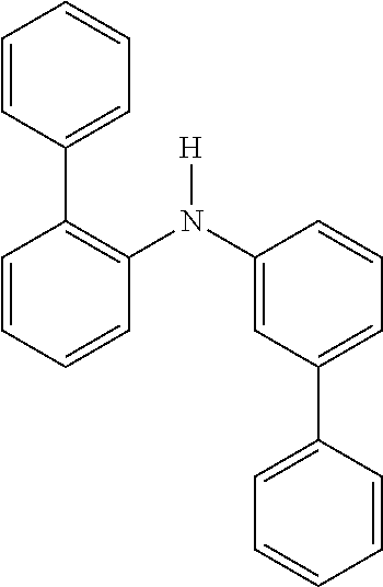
N(C1=CC(C2=CC=CC=C2)=CC=C1)(C1=C(C2=CC=CC=C2)C=CC=C1)[H]
